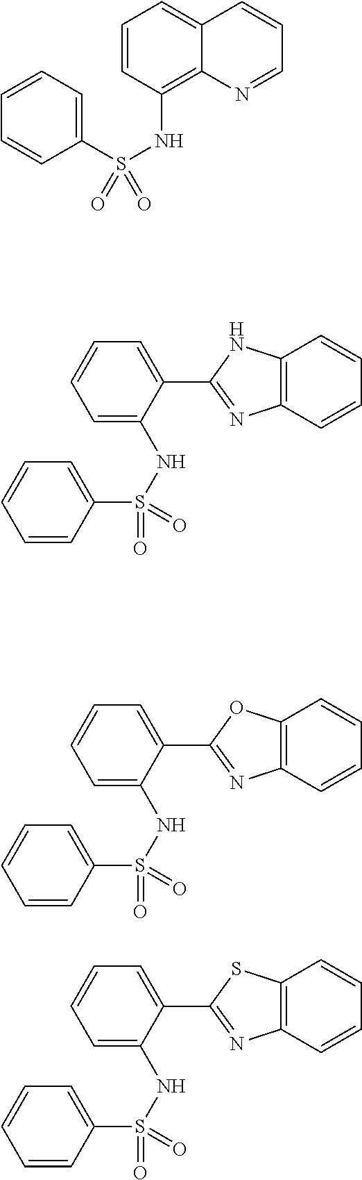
C1=CC(NS(=O)(C2=CC=CC=C2)=O)=C2C(=C1)C=CC=N2.C12=C(C=CC=C1)N=C(C1=CC=CC=C1NS(C1=CC=CC=C1)(=O)=O)N2.C12=C(C=CC=C1)N=C(C1=CC=CC=C1NS(C1=CC=CC=C1)(=O)=O)O2.C12=C(C=CC=C1)N=C(C1=CC=CC=C1NS(C1=CC=CC=C1)(=O)=O)S2
